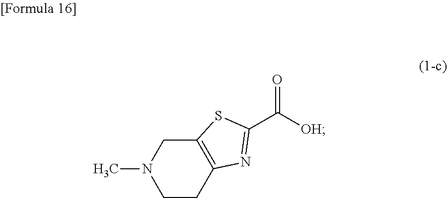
C12=C(CCN(C)C1)N=C(C(=O)[OH])S2
